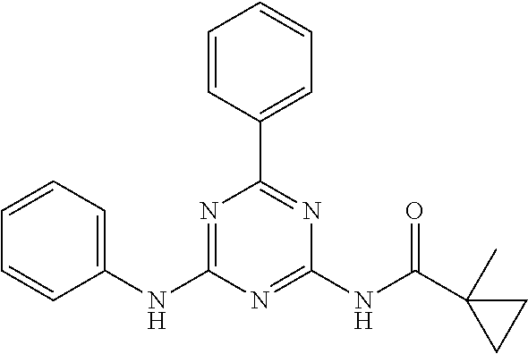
C1=CC(C2=NC(NC(C3(C)CC3)=O)=NC(NC3=CC=CC=C3)=N2)=CC=C1
